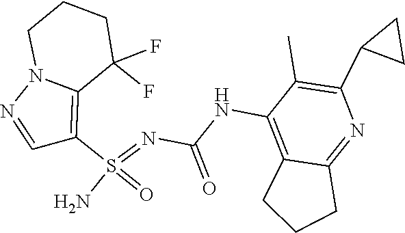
C(NC1=C2C(=NC(C3CC3)=C1C)CCC2)(N=S(N)(=O)C1=C2N(N=C1)CCCC2(F)F)=O
